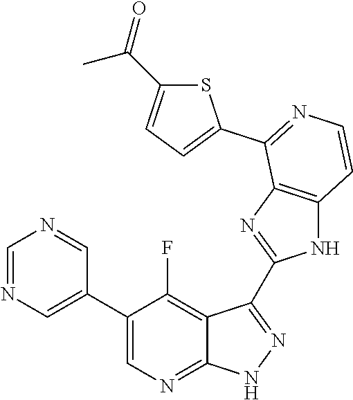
C1=NC=C(C2=CN=C3C(=C2F)C(C2=NC4=C(N2)C=CN=C4C2=CC=C(C(=O)C)S2)=N[N H]3)C=N1
